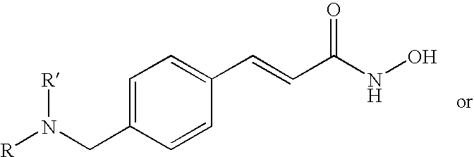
C1=C(CN([R])[R])C=CC(C=CC(NO)=O)=C1
